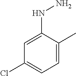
C1=C(NN)C(C)=CC=C1Cl
